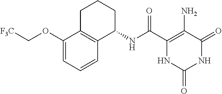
C1(NC(C2=C(N)C(=O)NC(=O)N2)=O)CCCC2=C1C=CC=C2OC[F3C]
